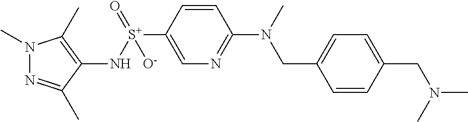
N1(C)N=C(C)C(N[S+](=O)([O-])C2=CN=C(N(C)CC3=CC=C(CN(C)C)C=C3)C=C2)=C1C
